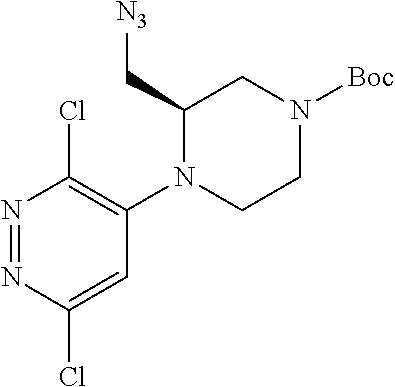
N1=NC(Cl)=CC(N2CCN([Boc])CC2C[N3])=C1Cl
